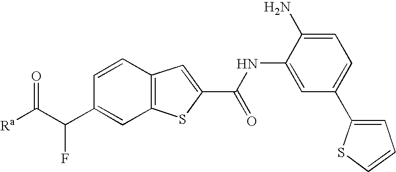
C12=C(SC(C(NC3=CC(C4=CC=CS4)=CC=C3N)=O)=C1)C=C(C(C([Ra])=O)F)C=C2
